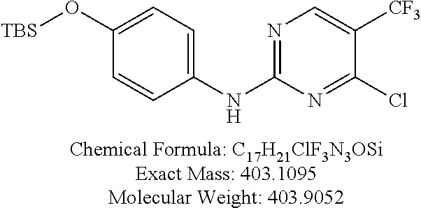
N1=C(NC2=CC=C(O[TBS])C=C2)N=C(Cl)C([CF3])=C1
